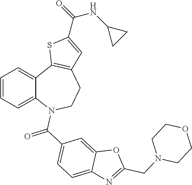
C1=CC=C2C(=C1)C1=C(CCN2C(C2=CC=C3C(=C2)OC(CN2CCOCC2)=N3)=O)C=C(C(=O)NC2CC2)S1
